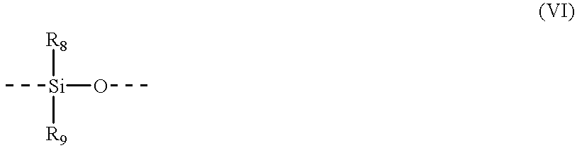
C[Si](OC)([R9])[R8]
